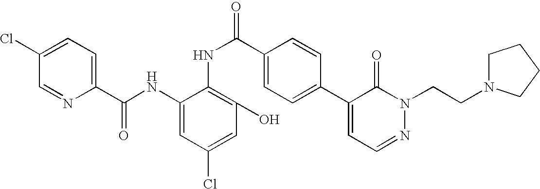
C1=C(Cl)C=NC(C(NC2=CC(Cl)=CC(O)=C2NC(=O)C2=CC=C(C3=CC=NN(CCN4CCCC4)C3=O)C=C2)=O)=C1
